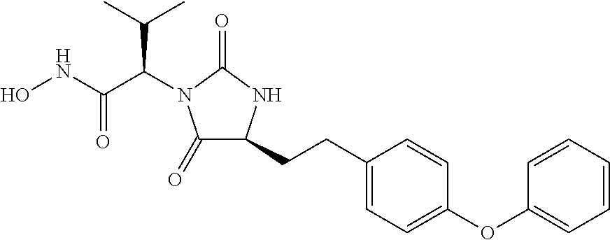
C1(=O)C(CCC2=CC=C(OC3=CC=CC=C3)C=C2)NC(=O)N1C(C(=O)NO)C(C)C
